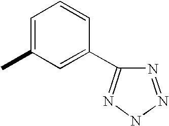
CC1=CC=CC(C2=NNN=N2)=C1
